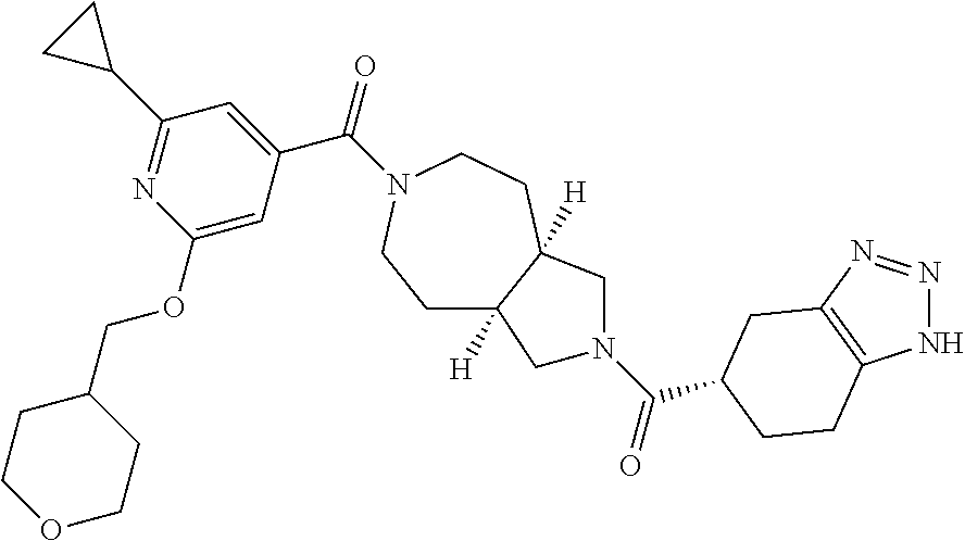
C1C2([H])C([H])(CCN(C(C3=CC(C4CC4)=NC(OCC4CCOCC4)=C3)=O)C1)CN(C(=O)C1CC3=C(NN=N3)CC1)C2
